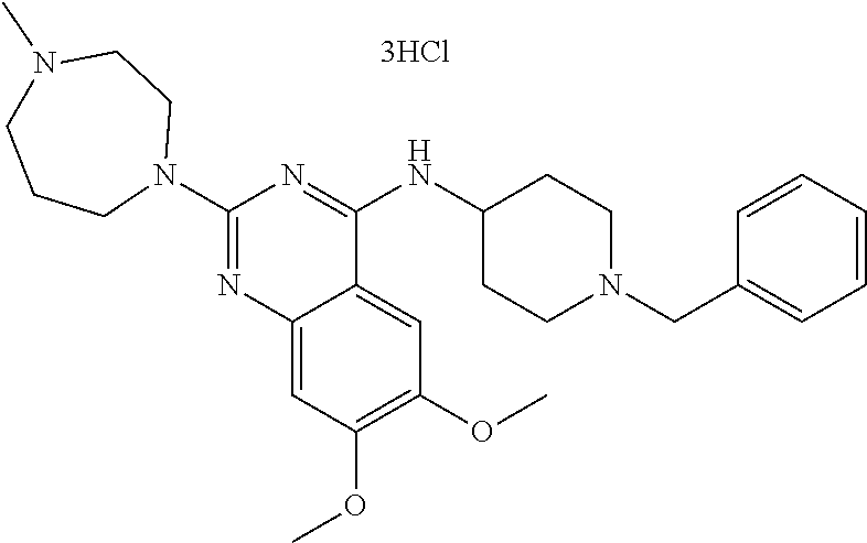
C12=CC(OC)=C(OC)C=C1C(NC1CCN(CC3=CC=CC=C3)CC1)=NC(N1CCN(C)CCC1)=N2
